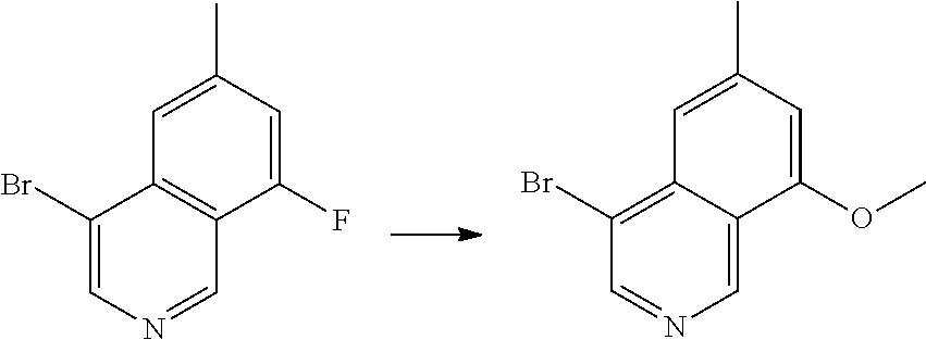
C1=C(C)C=C(F)C2=C1C(Br)=CN=C2.C1=C(C)C=C(OC)C2=CN=CC(Br)=C12
